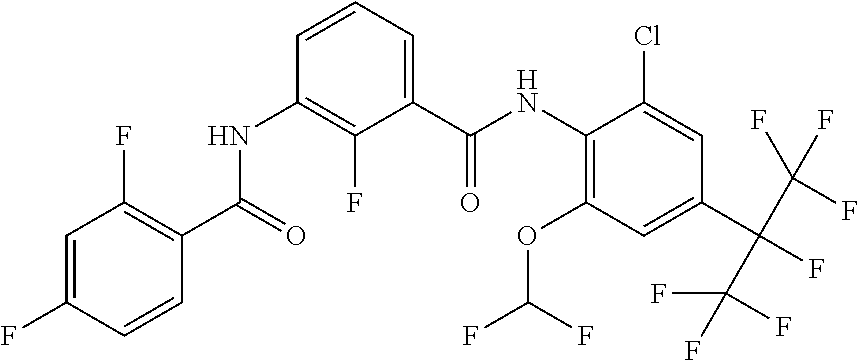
C1=C(F)C=CC(C(=O)NC2=C(F)C(C(NC3=C(OC(F)F)C=C(C(C(F)(F)F)(C(F)(F)F)F)C=C3Cl)=O)=CC=C2)=C1F
